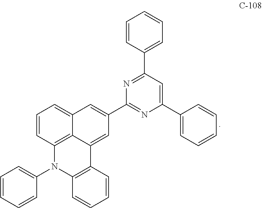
C1=CC2=C3C(=C1)C=C(C1=NC(C4=CC=CC=C4)=CC(C4=CC=CC=C4)=N1)C=C3C1=C(N2C2=CC=CC=C2)C=CC=C1
